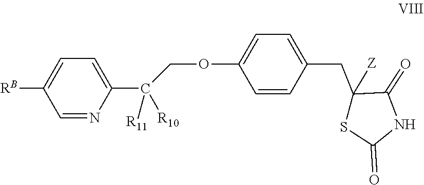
C1=C([RB])C=NC(C([R11])(COC2=CC=C(CC3([Z])C(=O)NC(=O)S3)C=C2)[R10])=C1
